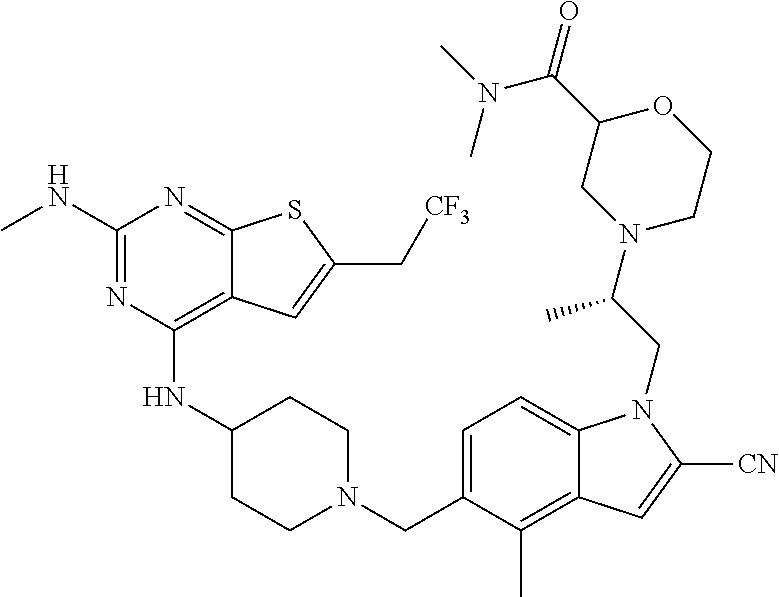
C1=C(CN2CCC(NC3=C4C(=NC(NC)=N3)SC(C[CF3])=C4)CC2)C(C)=C2C(=C1)N(CC(N1CCOC(C(N(C)C)=O)C1)C)C([CN])=C2
